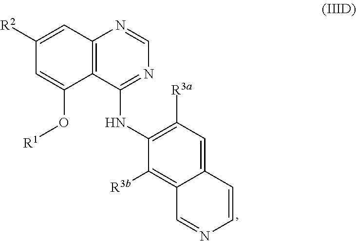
C1=C(O[R1])C2=C(C=C1[R2])N=CN=C2NC1=C([R3a])C=C2C(=C1[R3b])C=NC=C2
